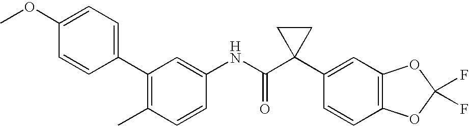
C1(C2=CC=C(OC)C=C2)=C(C)C=CC(NC(C2(C3=CC4=C(C=C3)OC(F)(F)O4)CC2)=O)=C1
